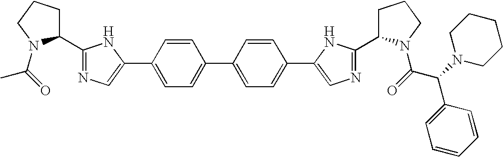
C(=O)(N1C(C2=NC=C(C3=CC=C(C4=CC=C(C5=CN=C(C6CCCN6C(C(C6=CC=CC=C6)N6CCCCC6)=O)N5)C=C4)C=C3)N2)CCC1)C
